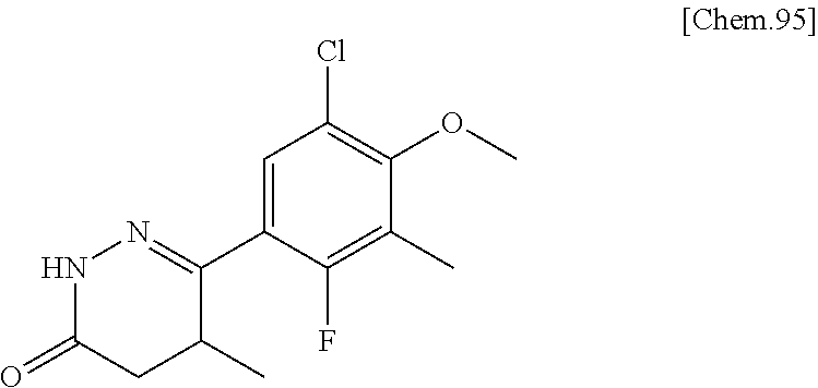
C1(C2=NNC(=O)CC2C)=CC(Cl)=C(OC)C(C)=C1F
